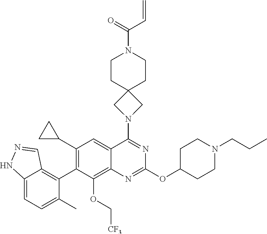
C12=CC=C(C)C(C3=C(C4CC4)C=C4C(=C3OC[CF3])N=C(OC3CCN(CCC)CC3)N=C4N3CC4(C3)CCN(C(=O)C=C)CC4)=C1C=NN2
